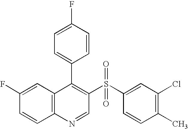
C12=C(C=C(F)C=C1)C(C1=CC=C(F)C=C1)=C(S(C1=CC(Cl)=C(C)C=C1)(=O)=O)C=N2
